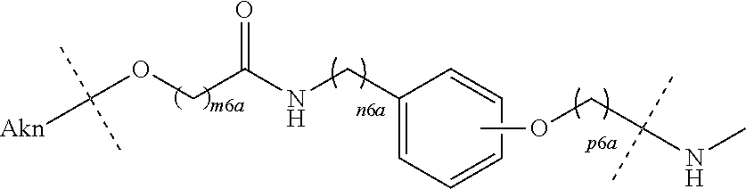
[Akn]C(OCC(NCC1=CC=CC=C1)=O)(C)C.COCC(NC)(C)C
